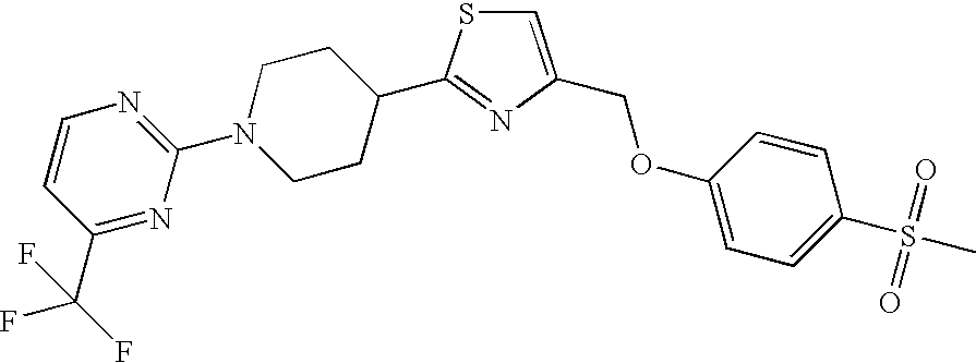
C1=C(COC2=CC=C(S(=O)(=O)C)C=C2)N=C(C2CCN(C3=NC=CC(C(F)(F)F)=N3)CC2)S1
